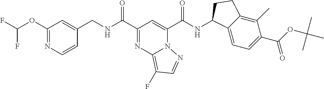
C1(OC(F)F)=NC=CC(CNC(C2=NC3=C(F)C=NN3C(C(NC3C4=CC=C(C(OC(C)(C)C)=O)C(C)=C4CC3)=O)=C2)=O)=C1
